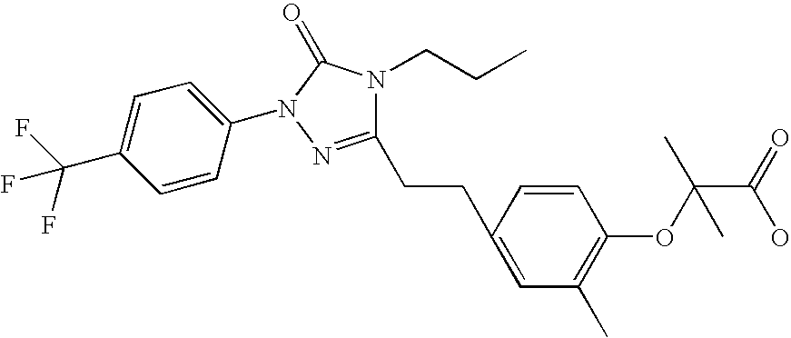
C1=CC(N2C(=O)N(CCC)C(CCC3=CC(C)=C(OC(C(=O)O)(C)C)C=C3)=N2)=CC=C1C(F)(F)F
